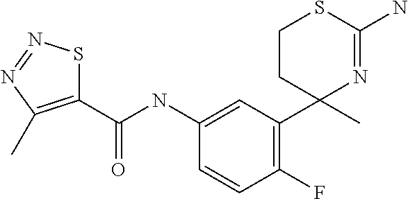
C1(C(NC2=CC(C3(C)N=C(N)SCC3)=C(F)C=C2)=O)=C(C)N=NS1
